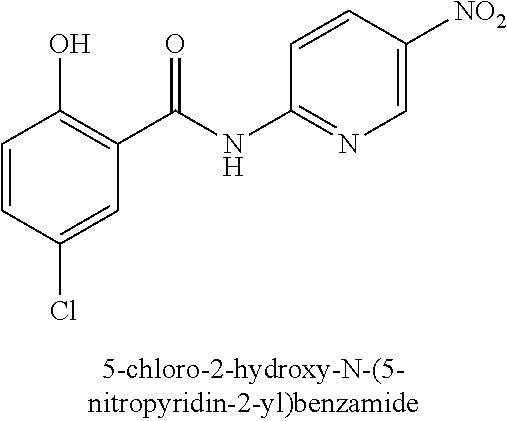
C1=CC(Cl)=CC(C(NC2=NC=C([NO2])C=C2)=O)=C1O
